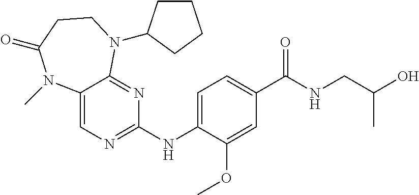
C1(NC2=CC=C(C(NCC(C)O)=O)C=C2OC)=NC=C2C(=N1)N(C1CCCC1)CCC(=O)N2C
